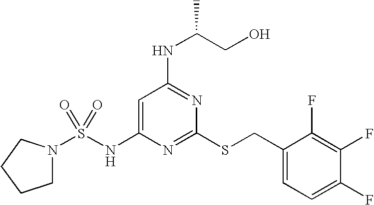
C1=C(NS(N2CCCC2)(=O)=O)N=C(SCC2=CC=C(F)C(F)=C2F)N=C1NC(CO)C
